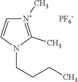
[N+]1(C)=C(C)N(CCCC)C=C1.[PF6-]
